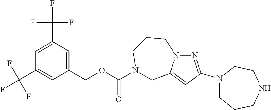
C1=C(C(F)(F)F)C=C(COC(=O)N2CCCN3N=C(N4CCCNCC4)C=C3C2)C=C1C(F)(F)F
